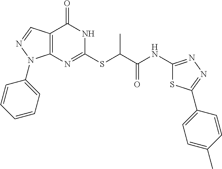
C12=C(N=C(SC(C(NC3=NN=C(C4=CC=C(C)C=C4)S3)=O)C)NC1=O)N(C1=CC=CC=C1)N=C2
